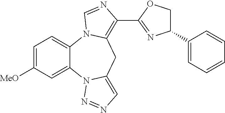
C12=CC=C([MeO])C=C1N1C(=CN=N1)CC1=C(C3=NC(C4=CC=CC=C4)CO3)N=CN21
